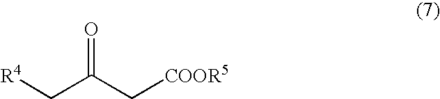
O=C(C[COOR5])C[R4]
